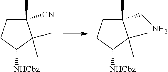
C1(C)([CN])CCC([NHCbz])C1(C)C.C1(C)(CN)CCC([NHCbz])C1(C)C
